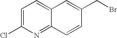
C1(Cl)=CC=C2C(=N1)C=CC(CBr)=C2
